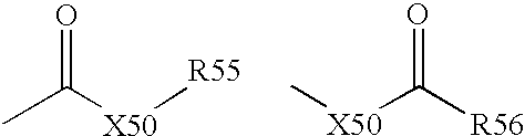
[X50](C([R56])=O)C.CC([X50][R55])=O
